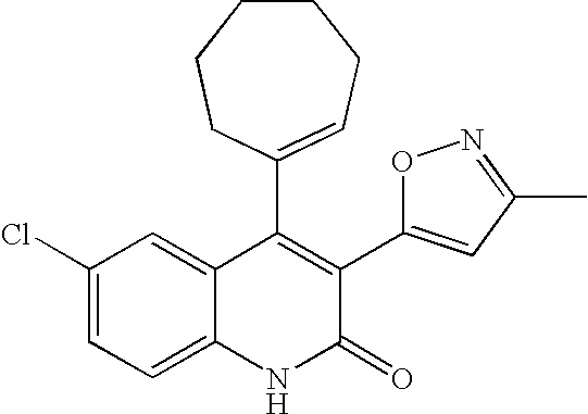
C1(Cl)=CC=C2C(=C1)C(C1=CCCCCC1)=C(C1=CC(C)=NO1)C(=O)N2
